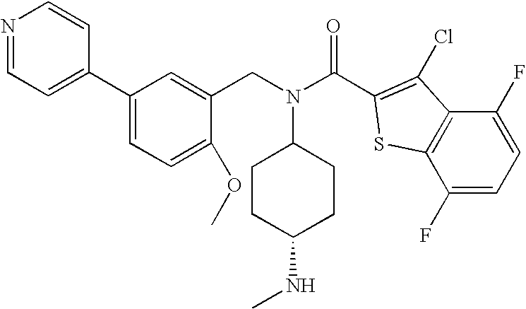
C1CC(NC)CCC1N(CC1=CC(C2=CC=NC=C2)=CC=C1OC)C(=O)C1=C(Cl)C2=C(C(F)=CC=C2F)S1
